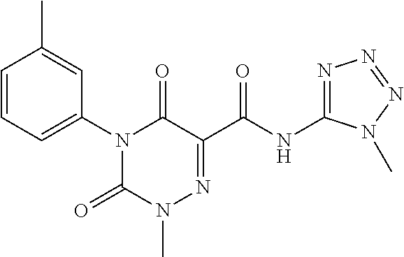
C1=CC=C(N2C(=O)N(C)N=C(C(NC3=NN=NN3C)=O)C2=O)C=C1C
